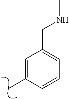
C1(C)=CC(CNC)=CC=C1
